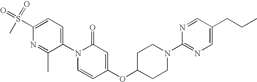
C1=C(S(C)(=O)=O)N=C(C)C(N2C=CC(OC3CCN(C4=NC=C(CCC)C=N4)CC3)=CC2=O)=C1
